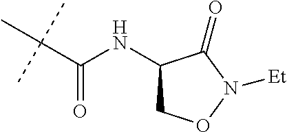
C(C(NC1CON([Et])C1=O)=O)(C)(C)C
